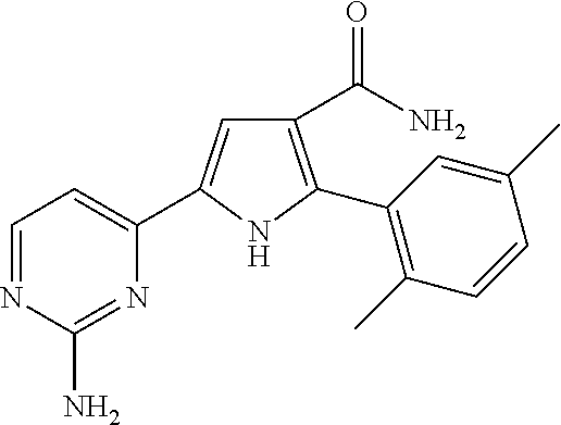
C1(C(=O)N)=C(C2=C(C)C=CC(C)=C2)NC(C2=CC=NC(N)=N2)=C1
